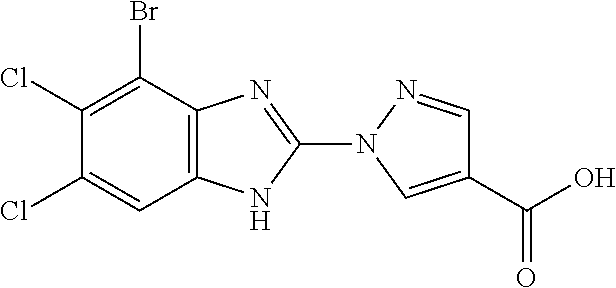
C1(N2C=C(C(O)=O)C=N2)=NC2=C(N1)C=C(Cl)C(Cl)=C2Br
